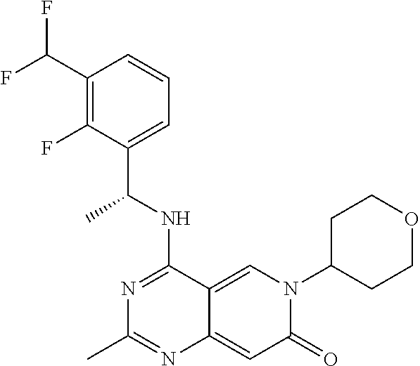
C1(C(F)F)=C(F)C(C(NC2=NC(C)=NC3=CC(=O)N(C4CCOCC4)C=C23)C)=CC=C1
